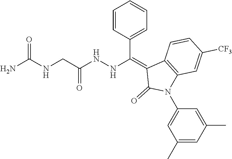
C1=CC([CF3])=CC2=C1C(=C(NNC(CNC(N)=O)=O)C1=CC=CC=C1)C(=O)N2C1=CC(C)=CC(C)=C1
